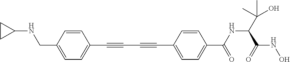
C1=CC(CNC2CC2)=CC=C1C#CC#CC1=CC=C(C(NC(C(O)(C)C)C(NO)=O)=O)C=C1
